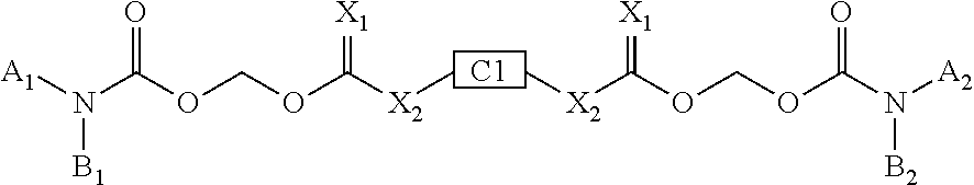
[C1].N(C(OCOC([X2]C)=[X1])=O)([A1])[B1].C[X2]C(OCOC(N([A2])[B2])=O)=[X1]
